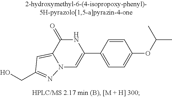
N12C=C(C3=CC=C(OC(C)C)C=C3)NC(=O)C1=CC(CO)=N2
